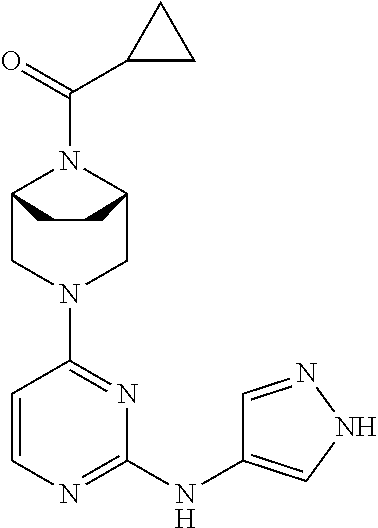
C12CN(C3=NC(NC4=CNN=C4)=NC=C3)CC(N1C(=O)C1CC1)CC2
